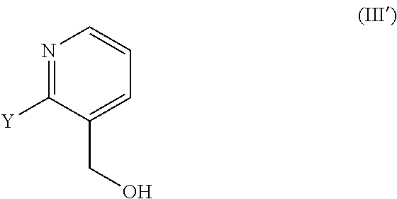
[Y]C1=NC=CC=C1CO
